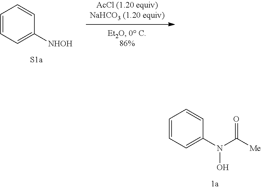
C1=CC=C([NHOH])C=C1.C1=CC=C(N(C([Me])=O)O)C=C1
